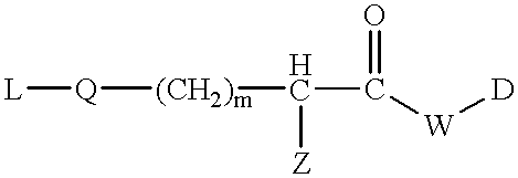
[Q]([(CH2)m]C(C(=O)[W][D])[Z])[L]
